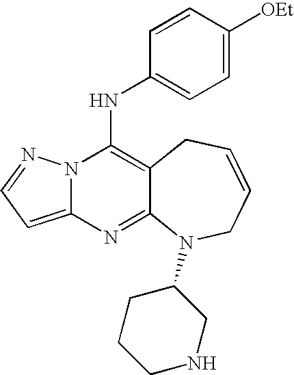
N12C(=CC=N1)N=C1C(=C2NC2=CC=C([OEt])C=C2)CC=CCN1C1CCCNC1
